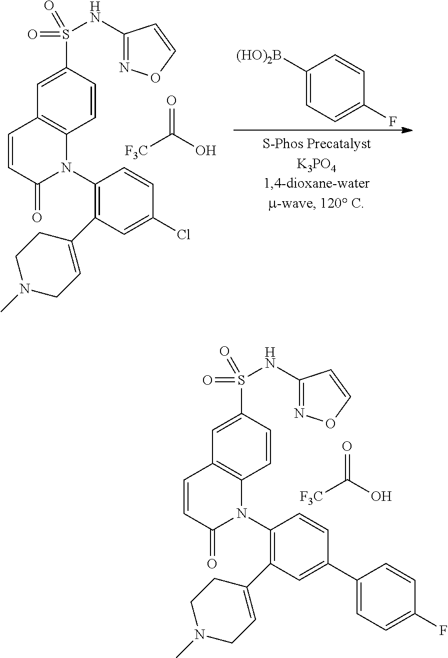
C1([(HO)2B])=CC=C(F)C=C1.N(S(C1=CC2=C(C=C1)N(C1=C(C3=CCN(C)CC3)C=C(Cl)C=C1)C(=O)C=C2)(=O)=O)C1=NOC=C1.[F3C]C(O)=O.[F3C]C(O)=O.N(S(C1=CC2=C(C=C1)N(C1=C(C3=CCN(C)CC3)C=C(C3=CC=C(F)C=C3)C=C1)C(=O)C=C2)(=O)=O)C1=NOC=C1
